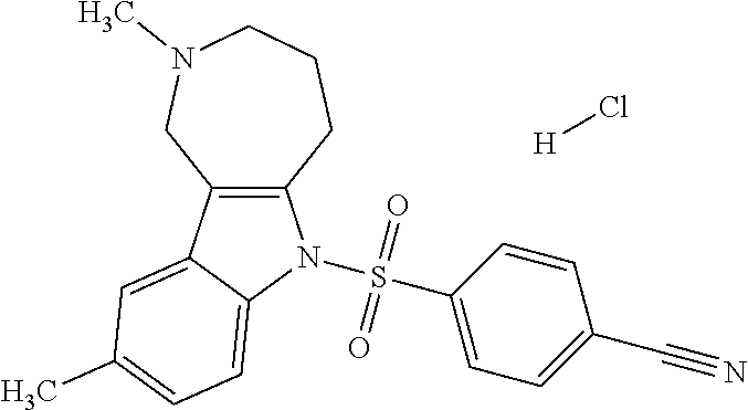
[H]Cl.S(C1=CC=C(C#N)C=C1)(=O)(=O)N1C2=C(C3=CC(C)=CC=C31)CN(C)CCC2
